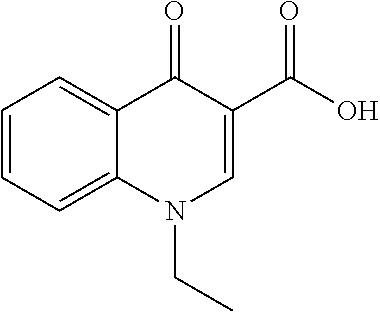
C1=CC=C2C(=C1)C(=O)C(C(O)=O)=CN2CC
